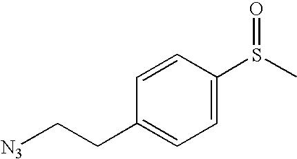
C1=CC(CC[N3])=CC=C1S(C)=O
